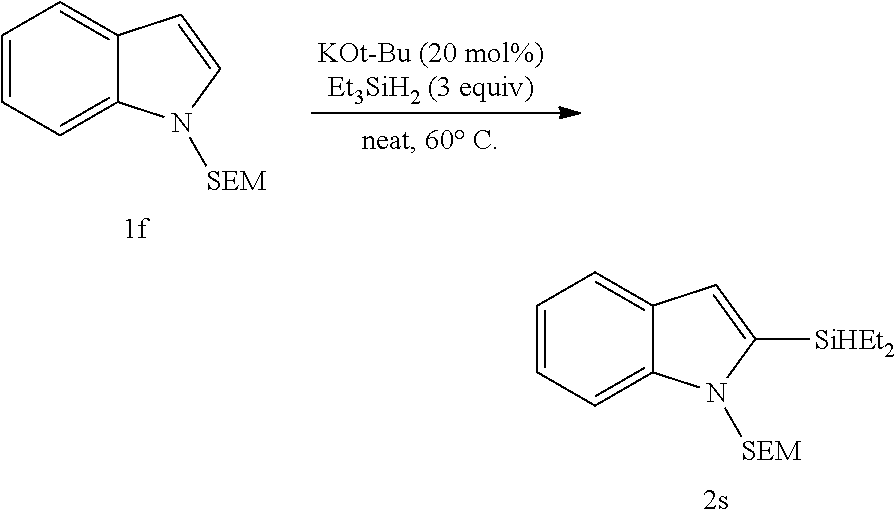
C1=CC=C2C(=C1)C=C([SiHEt2])N2[SEM].C1=CC=C2C(=C1)C=CN2[SEM]
